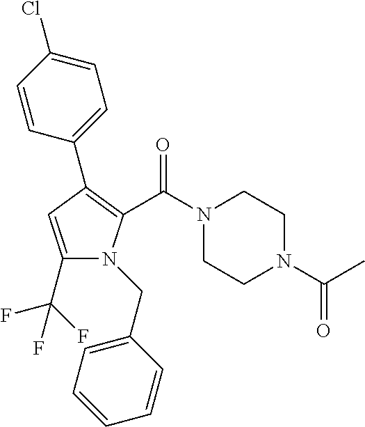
C1(C2=C(C(N3CCN(C(C)=O)CC3)=O)N(CC3=CC=CC=C3)C(C(F)(F)F)=C2)=CC=C(Cl)C=C1
